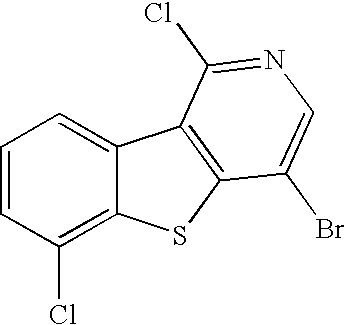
C1=CC(Cl)=C2C(=C1)C1=C(S2)C(Br)=CN=C1Cl
